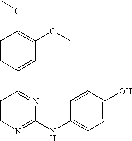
C1=CC(C2=NC(NC3=CC=C(O)C=C3)=NC=C2)=CC(OC)=C1OC
